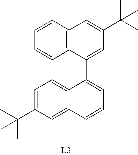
C1=CC=C2C3=C1C=C(C(C)(C)C)C=C3C1=CC=CC3=CC(C(C)(C)C)=CC2=C13
